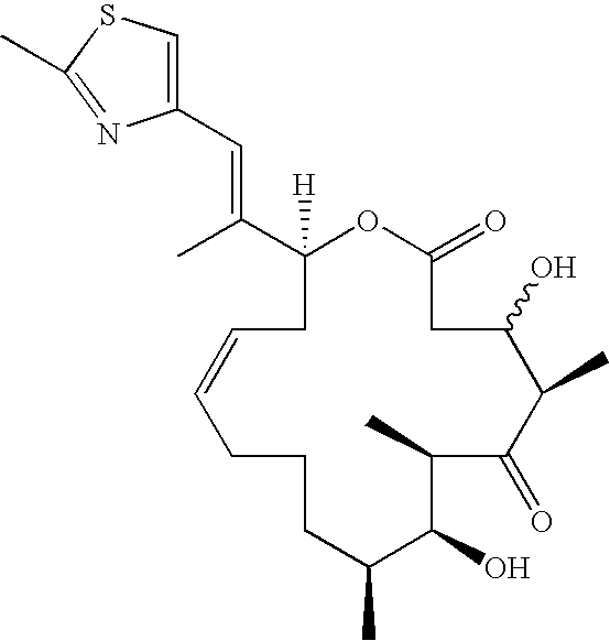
C1(C(C)=CC2=CSC(C)=N2)([H])CC=CCCCC(C)C(O)C(C)C(=O)C(C)C(O)CC(=O)O1
